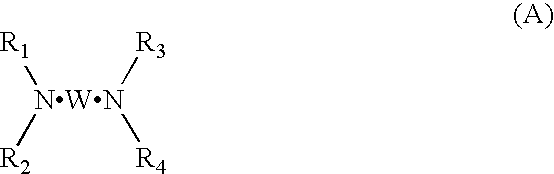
[R1][NWN]([R2])([R3])[R4]
